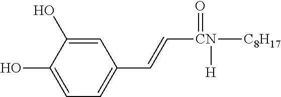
C1=C(O)C(O)=CC(C=C[CN](=O)([H])[C8H17])=C1
